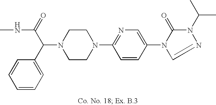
N1(C(C2=CC=CC=C2)C(NC)=O)CCN(C2=NC=C(N3C(=O)N(C(C)C)N=C3)C=C2)CC1
